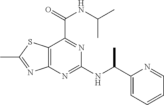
C12=C(N=C(NC(C3=CC=CC=N3)C)N=C1C(=O)NC(C)C)N=C(C)S2
